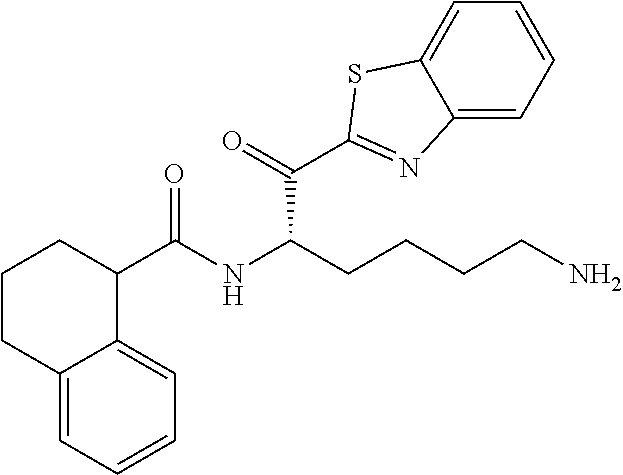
N1=C(C(C(CCCCN)NC(C2CCCC3=CC=CC=C23)=O)=O)SC2=CC=CC=C12
